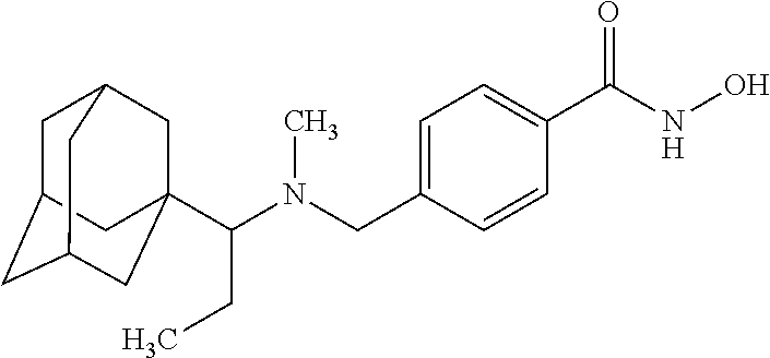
C1C2CC3CC(C(N(CC4=CC=C(C(NO)=O)C=C4)C)CC)(CC1C3)C2
